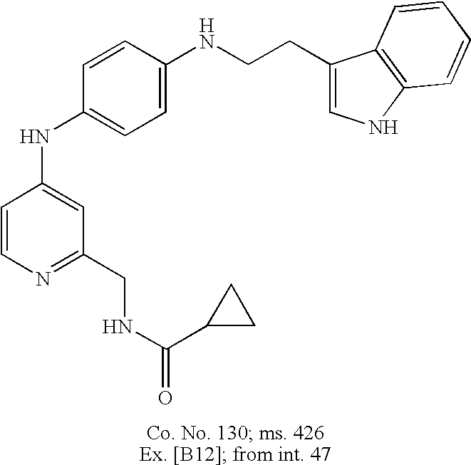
C1=CN=C(CNC(=O)C2CC2)C=C1NC1=CC=C(NCCC2=CNC3=C2C=CC=C3)C=C1
